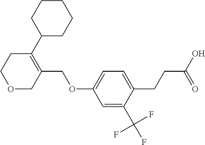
C1=C(C(F)(F)F)C(CCC(O)=O)=CC=C1OCC1=C(C2CCCCC2)CCOC1
